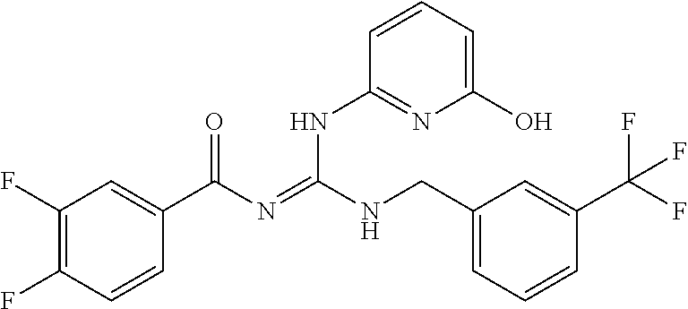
C1(F)=C(F)C=CC(C(N=C(NCC2=CC=CC(C(F)(F)F)=C2)NC2=NC(O)=CC=C2)=O)=C1
